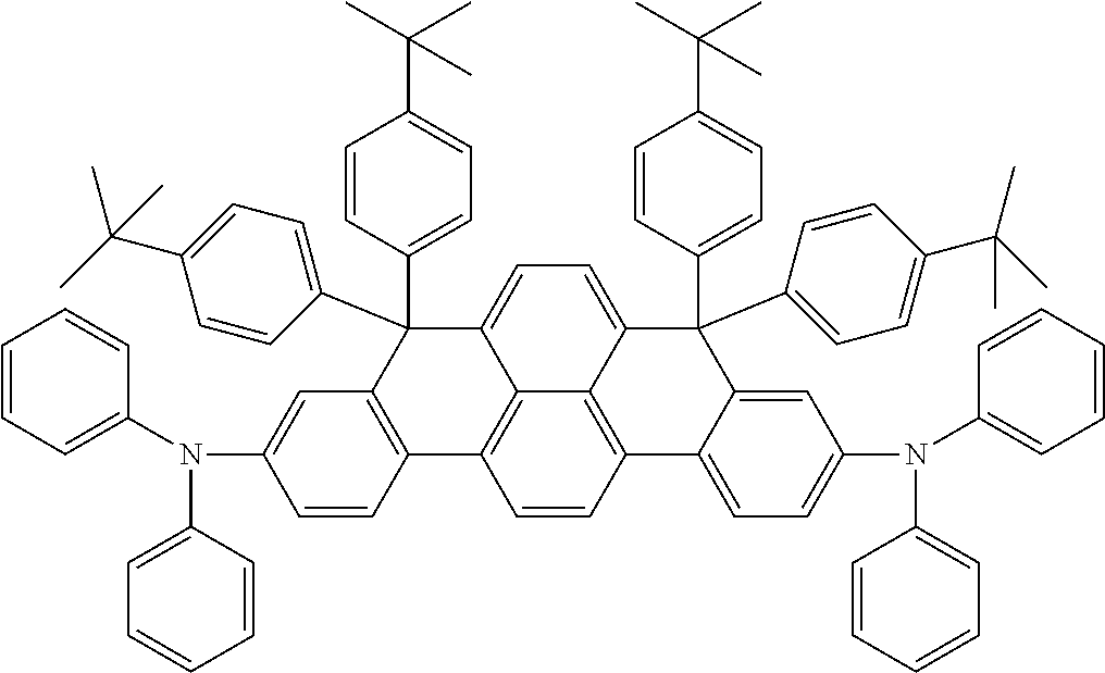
C1=CC2=C3C4=C1C1=C(C=C(N(C5=CC=CC=C5)C5=CC=CC=C5)C=C1)C(C1=CC=C(C(C)(C)C)C=C1)(C1=CC=C(C(C)(C)C)C=C1)C4=CC=C3C(C1=CC=C(C(C)(C)C)C=C1)(C1=CC=C(C(C)(C)C)C=C1)C1=CC(N(C3=CC=CC=C3)C3=CC=CC=C3)=CC=C21
